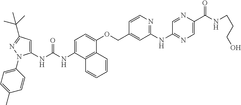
N(C1=CC=C(OCC2=CC(NC3=NC=C(C(NCCCO)=O)N=C3)=NC=C2)C2=C1C=CC=C2)C(NC1=CC(C(C)(C)C)=NN1C1=CC=C(C)C=C1)=O
